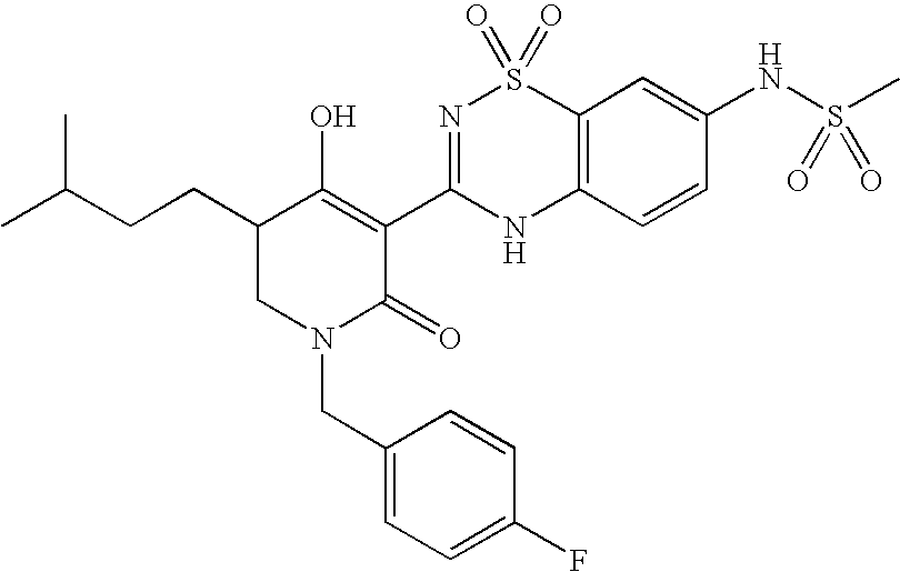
C12=C(C=CC(NS(C)(=O)=O)=C1)NC(C1=C(O)C(CCC(C)C)CN(CC3=CC=C(F)C=C3)C1=O)=NS2(=O)=O
